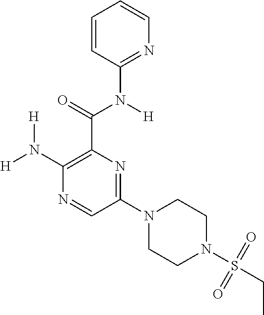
C1(N([H])[H])=C(C(=O)N([H])C2=NC=CC=C2)N=C(N2CCN(S(CC)(=O)=O)CC2)C=N1
